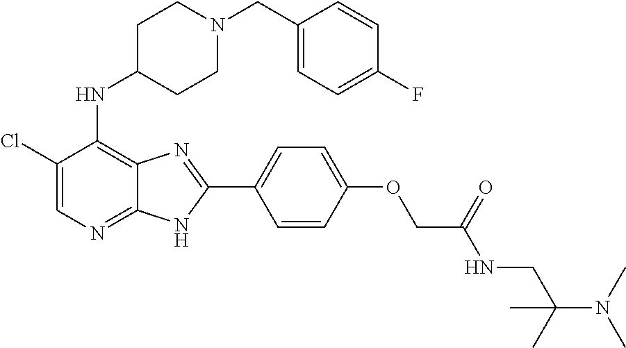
C1(Cl)=CN=C2C(=C1NC1CCN(CC3=CC=C(F)C=C3)CC1)N=C(C1=CC=C(OCC(NCC(N(C)C)(C)C)=O)C=C1)N2
